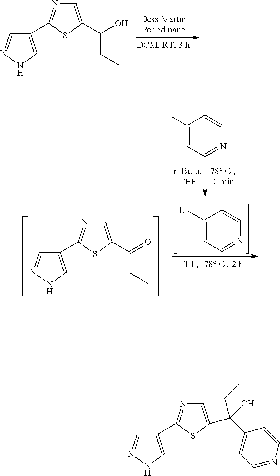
C1=C(C(O)CC)SC(C2=CNN=C2)=N1.C1(I)=CC=NC=C1.C1([Li])=CC=NC=C1.C1=C(C(=O)CC)SC(C2=CNN=C2)=N1.C1=C(C(C2=CC=NC=C2)(O)CC)SC(C2=CNN=C2)=N1
